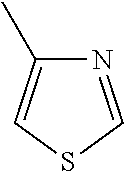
N1=CSC=C1C
